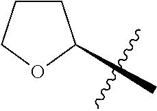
CC1CCCO1
